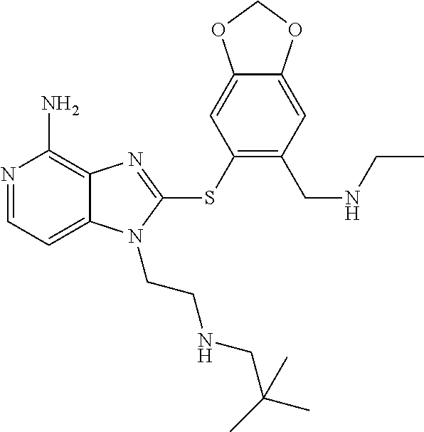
N1=CC=C2C(=C1N)N=C(SC1=C(CNCC)C=C3C(=C1)OCO3)N2CCNCC(C)(C)C
